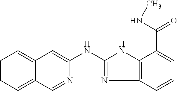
C1=CC=C2C(=C1)C=C(NC1=NC3=C(N1)C(C(NC)=O)=CC=C3)N=C2
